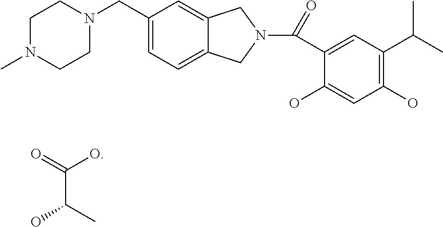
C1N(C)CCN(CC2=CC=C3C(=C2)CN(C(C2=CC(C(C)C)=C(O)C=C2O)=O)C3)C1.O=C(C(C)O)O
